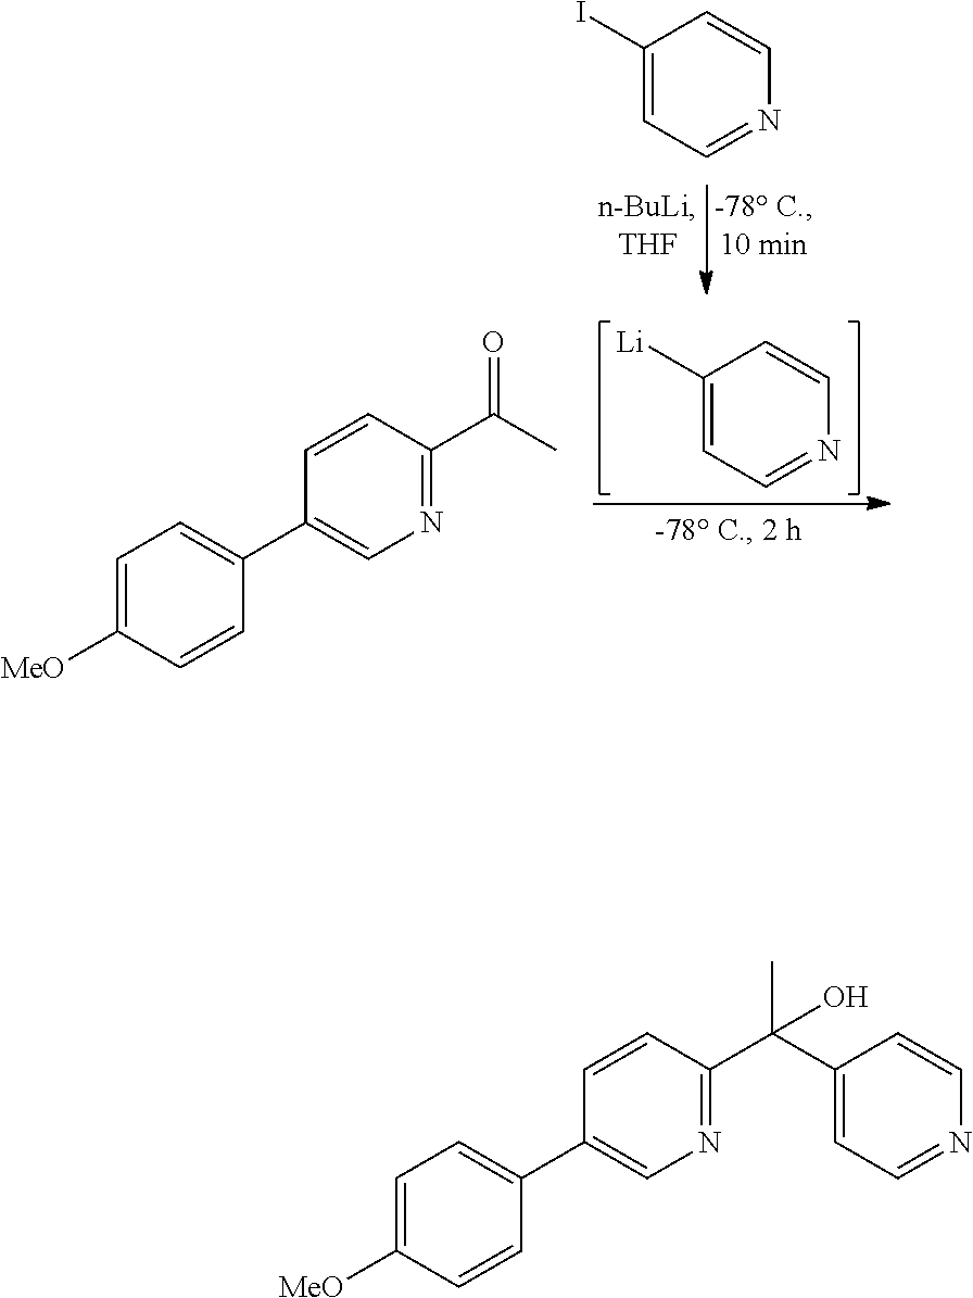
C1(I)=CC=NC=C1.C1([Li])=CC=NC=C1.C1=C([MeO])C=CC(C2=CN=C(C(C)=O)C=C2)=C1.C1=C([MeO])C=CC(C2=CN=C(C(C3=CC=NC=C3)(O)C)C=C2)=C1
